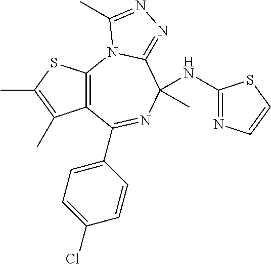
C12=C(N3C(=NN=C3C)C(C)(NC3=NC=CS3)N=C1C1=CC=C(Cl)C=C1)SC(C)=C2C
